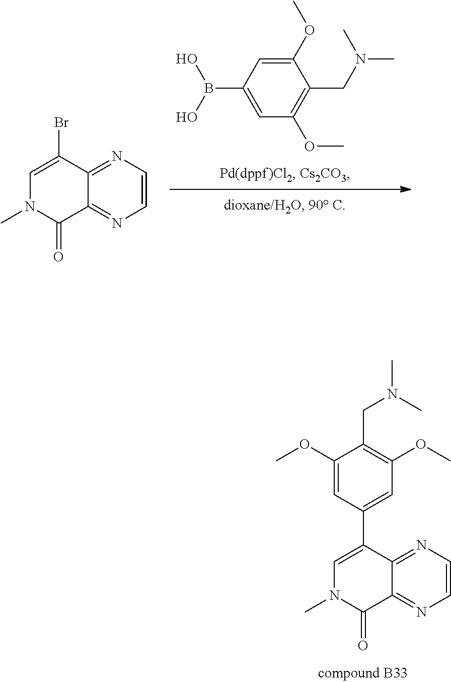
B(C1=CC(OC)=C(CN(C)C)C(OC)=C1)(O)O.C12=NC=CN=C1C(Br)=CN(C)C2=O.C12=NC=CN=C1C(C1=CC(OC)=C(CN(C)C)C(OC)=C1)=CN(C)C2=O
